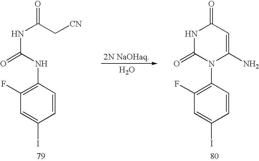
C1=CC(NC(NC(C[CN])=O)=O)=C(F)C=C1I.O.C1=CC(N2C(=O)NC(=O)C=C2N)=C(F)C=C1I
